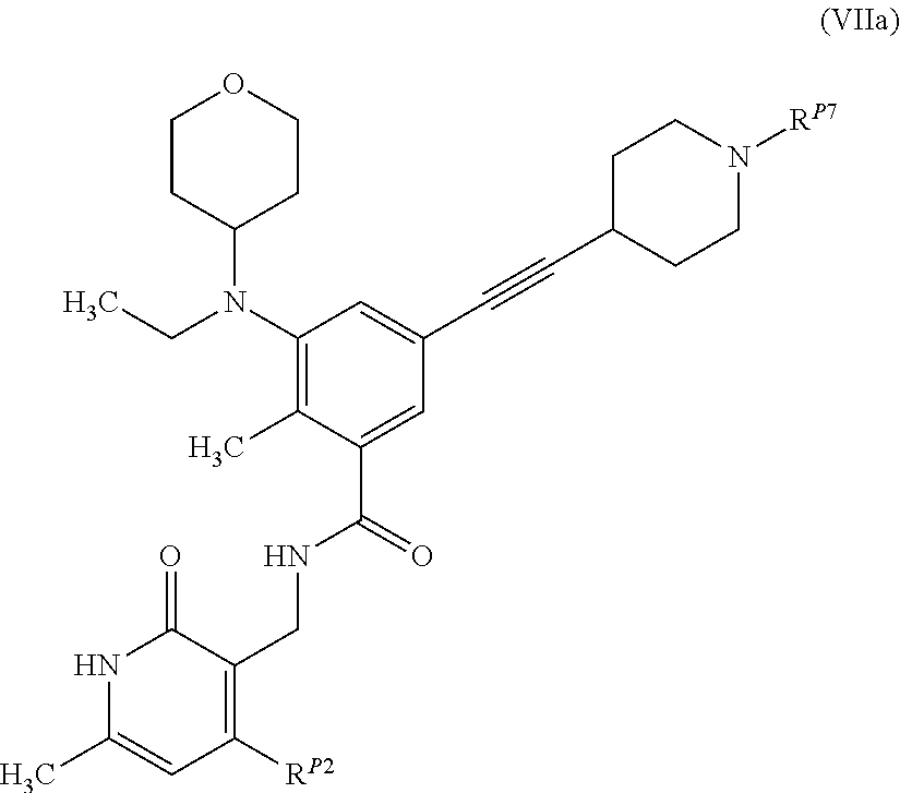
N1C(C)=CC([RP2])=C(CNC(C2=CC(C#CC3CCN([RP7])CC3)=CC(N(CC)C3CCOCC3)=C2C)=O)C1=O
